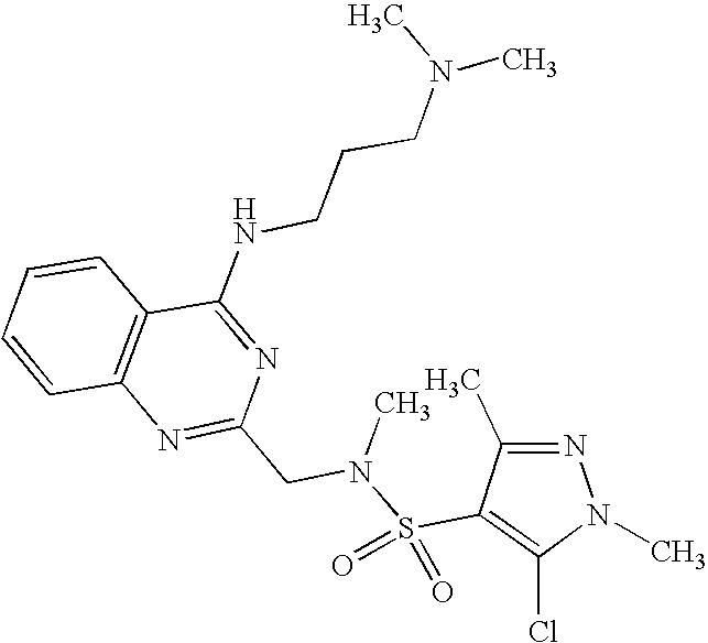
C1=CC2=C(C=C1)C(NCCCN(C)C)=NC(CN(S(C1=C(Cl)N(C)N=C1C)(=O)=O)C)=N2
